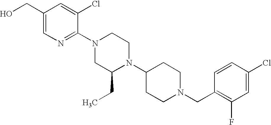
C1(Cl)=CC(F)=C(CN2CCC(N3C(CC)CN(C4=NC=C(CO)C=C4Cl)CC3)CC2)C=C1
